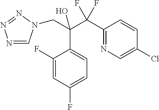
N1=CN(CC(O)(C(C2=NC=C(Cl)C=C2)(F)F)C2=CC=C(F)C=C2F)N=N1
